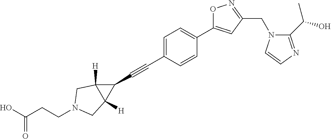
C1=C(C#CC2C3([H])C2([H])CN(CCC(O)=O)C3)C=CC(C2=CC(CN3C(C(O)C)=NC=C3)=NO2)=C1
